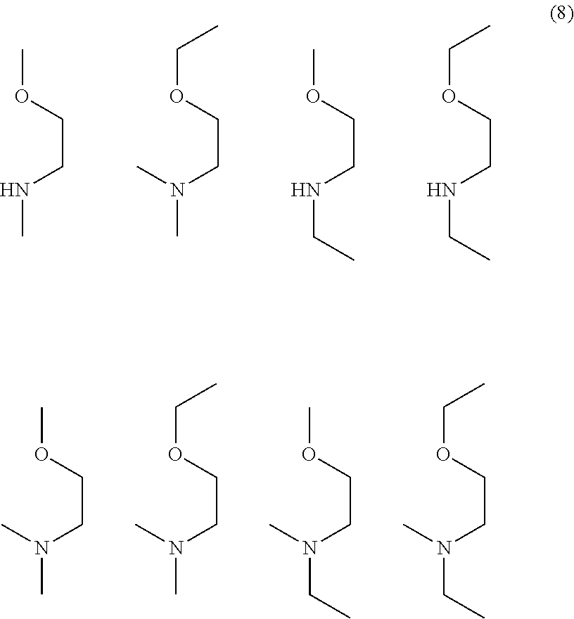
COCCNC.C(OCCN(C)C)C.COCCNCC.C(OCCNCC)C.COCCN(C)C.C(OCCN(C)C)C.COCCN(CC)C.C(OCCN(CC)C)C
